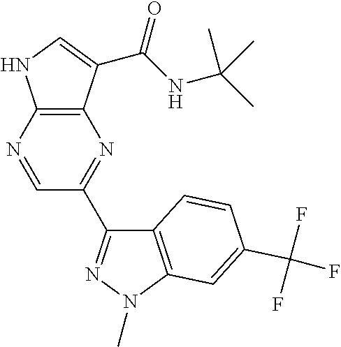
C12=C(N=CC(C3=NN(C)C4=C3C=CC(C(F)(F)F)=C4)=N1)NC=C2C(NC(C)(C)C)=O
